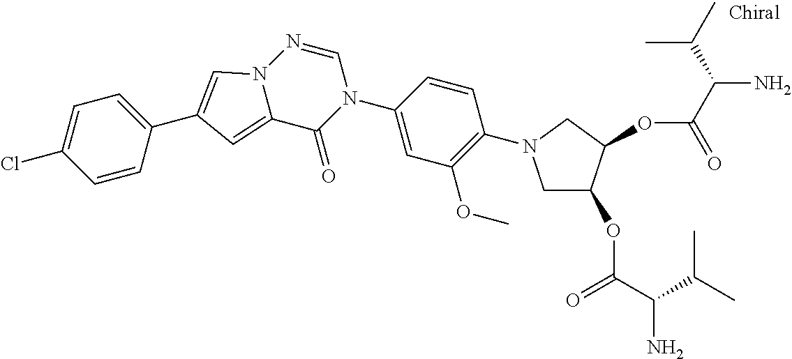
C12=CC(C3=CC=C(Cl)C=C3)=CN1N=CN(C1=CC(OC)=C(N3CC(OC(C(C(C)C)N)=O)C(OC(C(N)C(C)C)=O)C3)C=C1)C2=O
